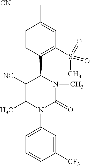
C1=CC(C2C([NC])=C(C)N(C3=CC=CC([CF3])=C3)C(=O)N2C)=C(S(C)(=O)=O)C=C1C.[CN]
